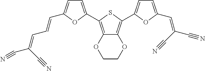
C1=C(C2=C3C(=C(C4=CC=C(C=C(C#N)C#N)O4)S2)OCCO3)OC(C=CC=C(C#N)C#N)=C1
